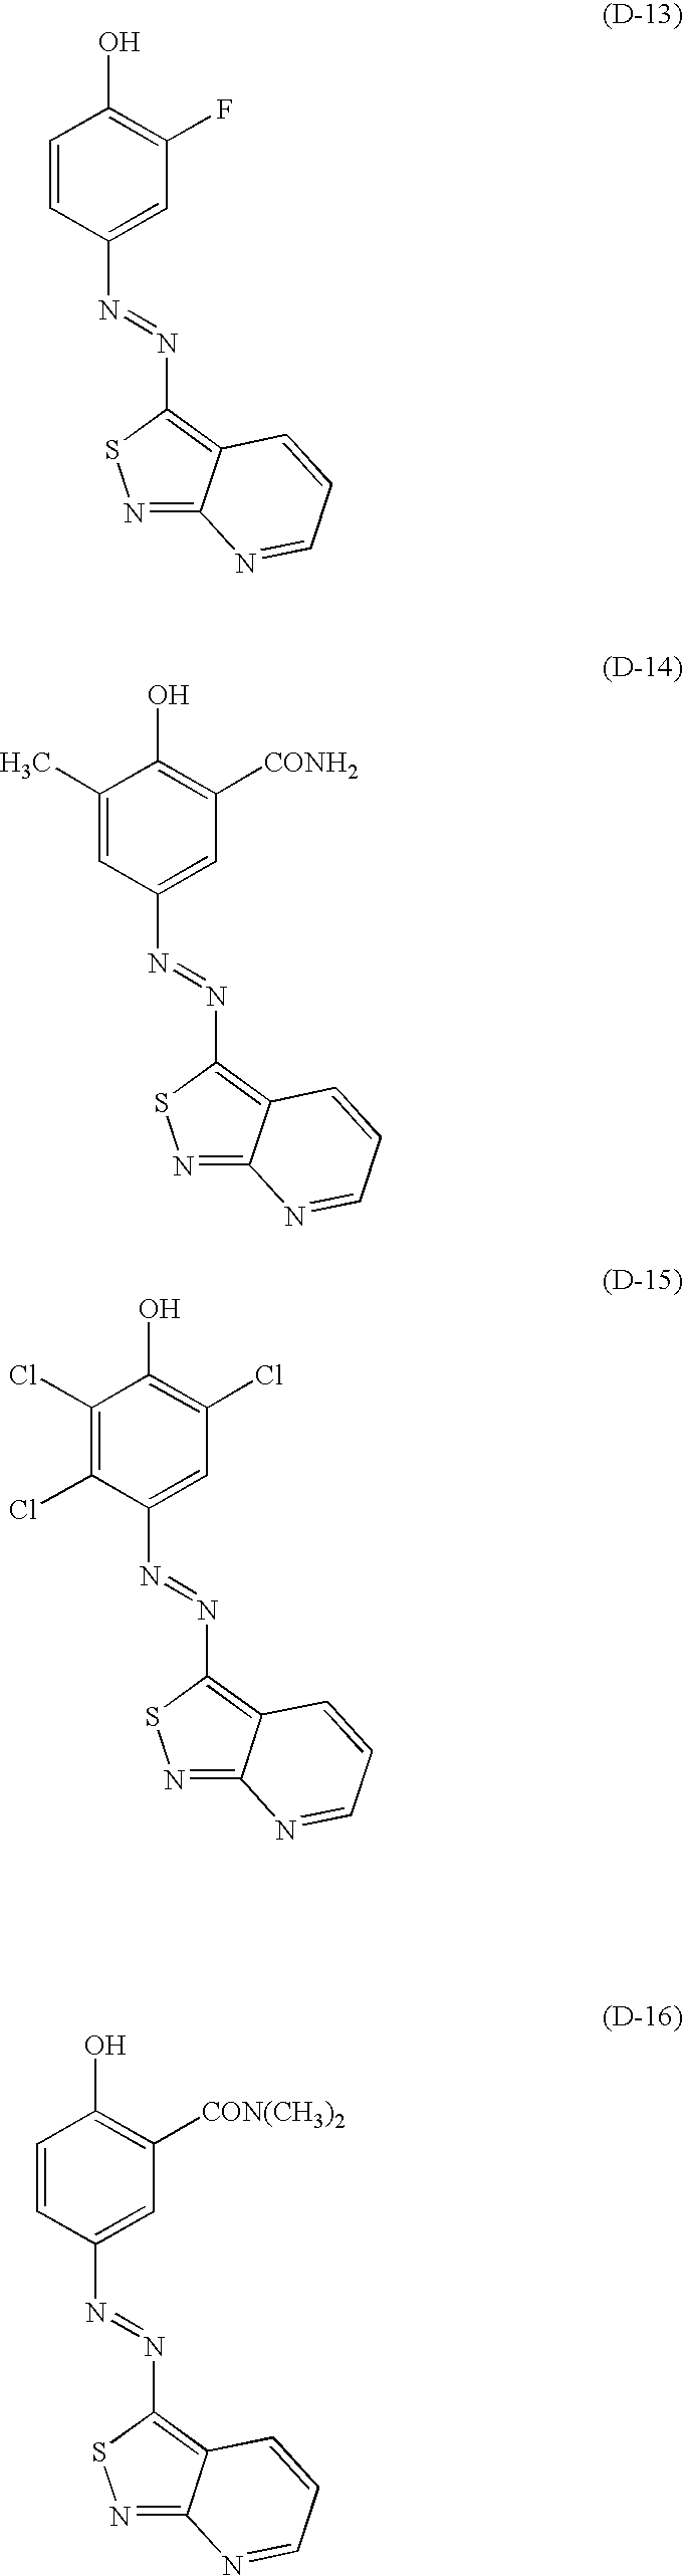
C1=CC(O)=C(F)C=C1N=NC1=C2C(=NS1)N=CC=C2.C1=C(C)C(O)=C([CONH2])C=C1N=NC1=C2C(=NS1)N=CC=C2.C1(Cl)=C(Cl)C(O)=C(Cl)C=C1N=NC1=C2C(=NS1)N=CC=C2.C1=CC(O)=C([CON(CH3)2])C=C1N=NC1=C2C(=NS1)N=CC=C2
